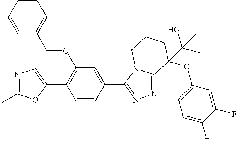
N1=C(C)OC(C2=C(OCC3=CC=CC=C3)C=C(C3=NN=C4N3CCCC4(OC3=CC=C(F)C(F)=C3)C(O)(C)C)C=C2)=C1
